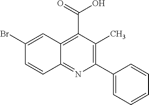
C1(Br)=CC2=C(C(=O)O)C(C)=C(C3=CC=CC=C3)N=C2C=C1
